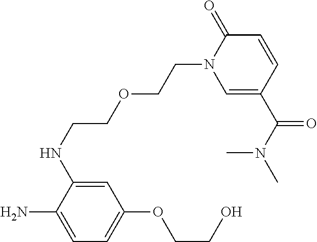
NC1=CC=C(OCCO)C=C1NCCOCCN1C=C(C(=O)N(C)C)C=CC1=O
